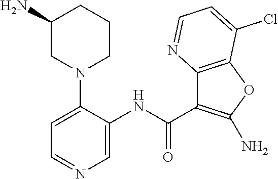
C1=C(N2CCCC(N)C2)C(NC(C2=C(N)OC3=C2N=CC=C3Cl)=O)=CN=C1
